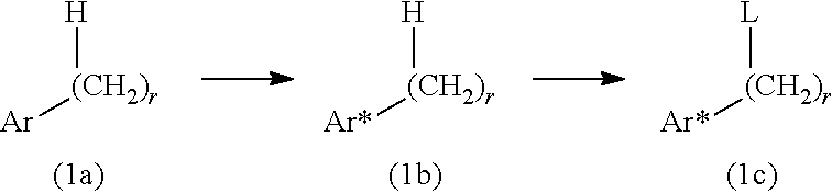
[H][(CH2)r][Ar].[H][(CH2)r][Ar*].[L][(CH2)r][Ar*]
